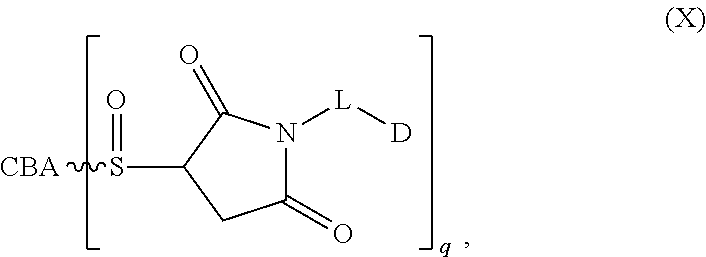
C1(=O)N([L][D])C(=O)C(S(=O)[CBA])C1
